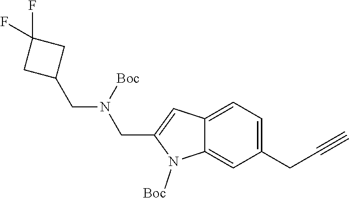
C12=CC=C(CC#C)C=C1N([Boc])C(CN(CC1CC(F)(F)C1)[Boc])=C2
